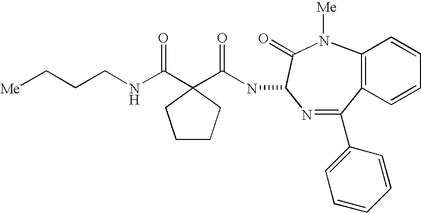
C(CCNC(C1(C(NC2N=C(C3=CC=CC=C3)C3=C(C=CC=C3)N([Me])C2=O)=O)CCCC1)=O)[Me]
